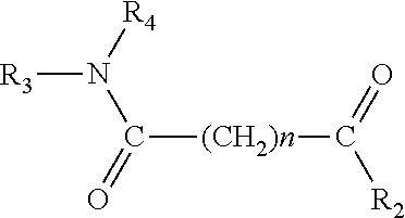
[R3]N([R4])C([(CH2)n]C(=O)[R2])=O
